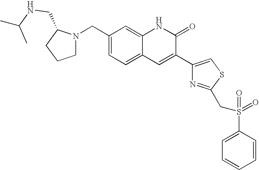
C1(CN2CCCC2CNC(C)C)=CC=C2C(=C1)NC(=O)C(C1=CSC(CS(=O)(=O)C3=CC=CC=C3)=N1)=C2
